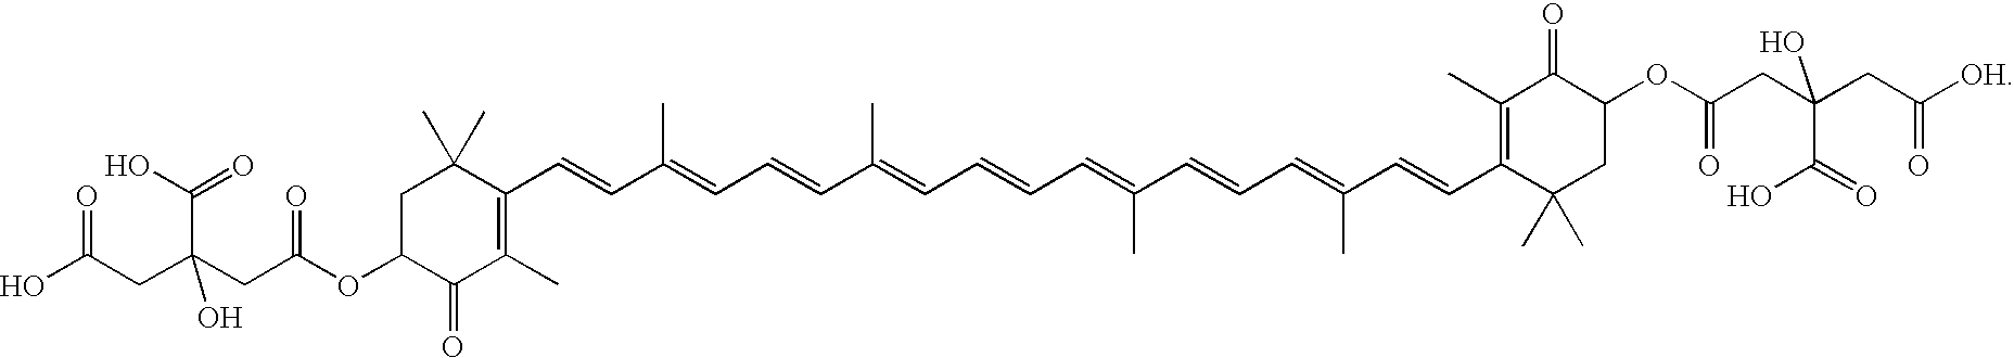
C1(C=CC(=CC=CC(=CC=CC=C(C=CC=C(C=CC2=C(C)C(=O)C(OC(CC(CC([OH])=O)(C(O)=O)O)=O)CC2(C)C)C)C)C)C)=C(C)C(=O)C(OC(CC(CC(O)=O)(C(O)=O)O)=O)CC1(C)C
